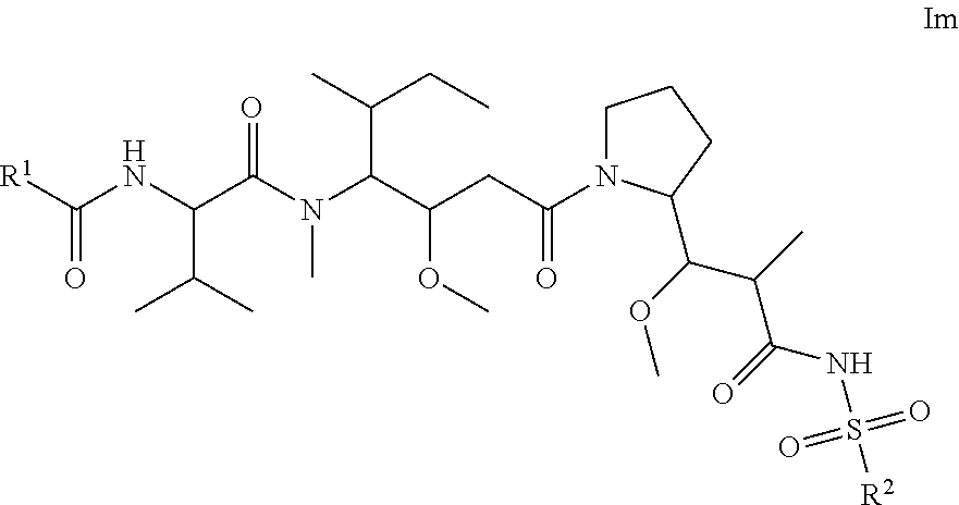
[R1]C(NC(C(N(C(C(OC)CC(=O)N1CCCC1C(C(C(NS(=O)(=O)[R2])=O)C)OC)C(C)CC)C)=O)C(C)C)=O
